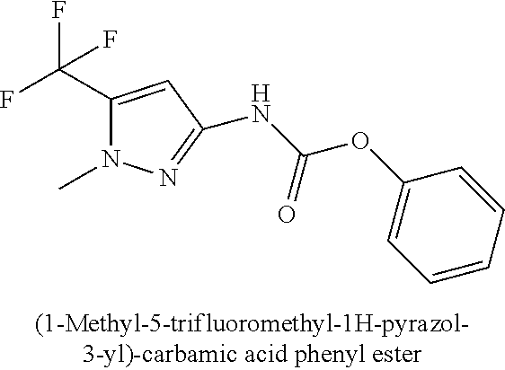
C1(C(F)(F)F)=CC(NC(=O)OC2=CC=CC=C2)=NN1C
